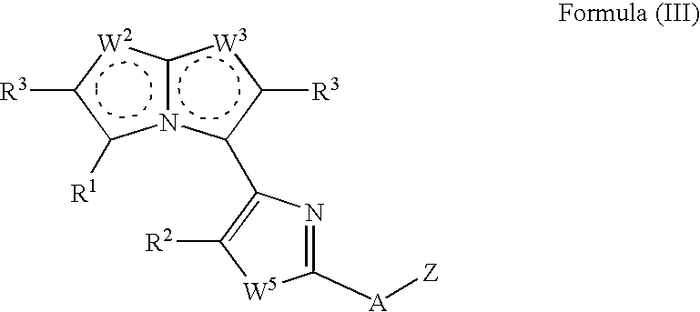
n12c([W2]c([R3])c1[R1])[W3]c([R3])c2C1=C([R2])[W5]C([A][Z])=N1
